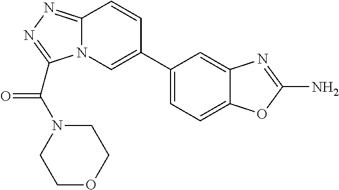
C1(C2=CN3C(=NN=C3C(=O)N3CCOCC3)C=C2)=CC=C2C(=C1)N=C(N)O2
